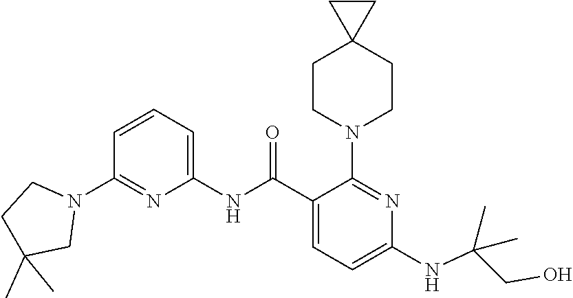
C1(NC(C2=CC=C(NC(CO)(C)C)N=C2N2CCC3(CC2)CC3)=O)=CC=CC(N2CCC(C)(C)C2)=N1
